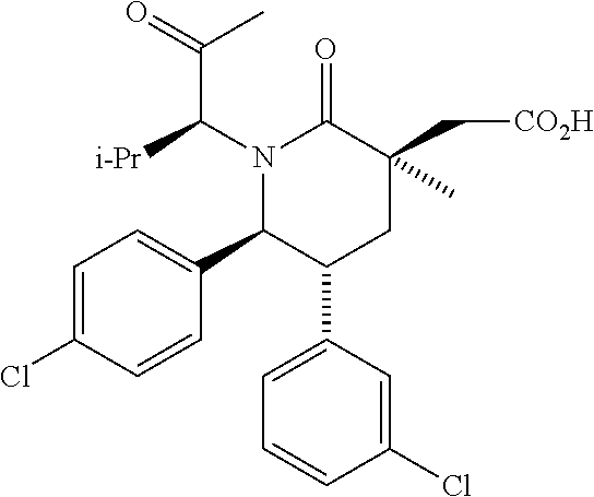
C1=C(Cl)C=CC(C2C(C3=CC=CC(Cl)=C3)CC(C[CO2H])(C)C(=O)N2C([i-Pr])C(=O)C)=C1
